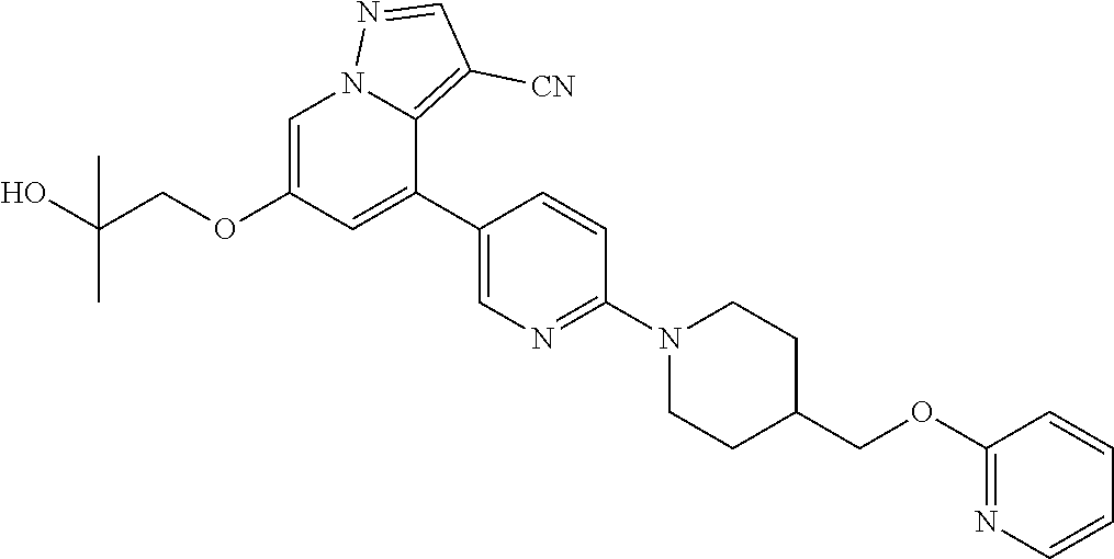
C1=C(OCC(O)(C)C)C=C(C2=CN=C(N3CCC(COC4=NC=CC=C4)CC3)C=C2)C2=C([CN])C=NN12
